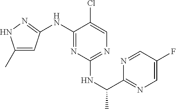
C1(C)=CC(NC2=NC(NC(C)C3=NC=C(F)C=N3)=NC=C2Cl)=NN1
